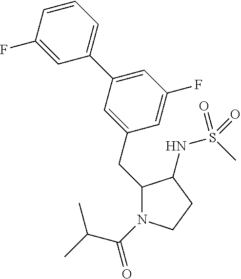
C1(CC2=CC(C3=CC=CC(F)=C3)=CC(F)=C2)N(C(=O)C(C)C)CCC1NS(C)(=O)=O
